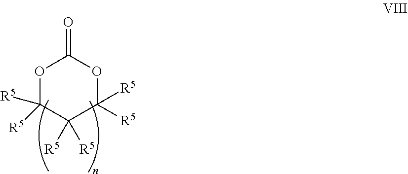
O1C([R5])([R5])C([R5])([R5])C([R5])([R5])OC1=O
